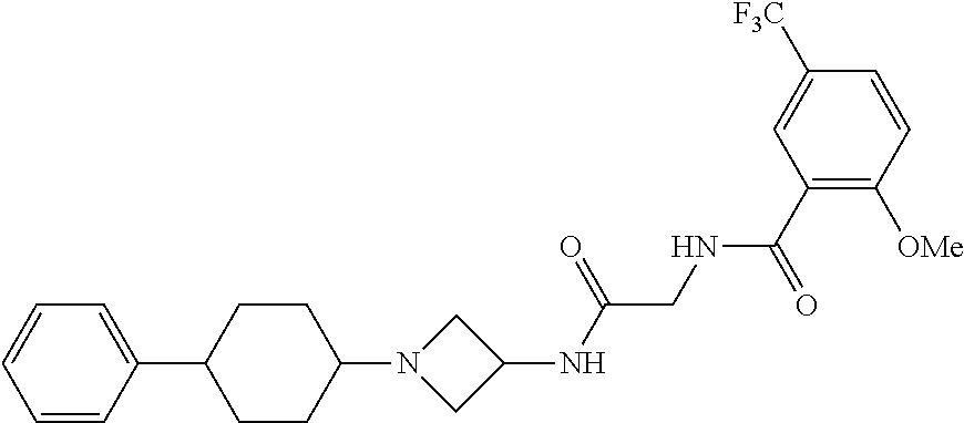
C1=CC=CC(C2CCC(N3CC(NC(CNC(C4=C([OMe])C=CC([F3C])=C4)=O)=O)C3)CC2)=C1
